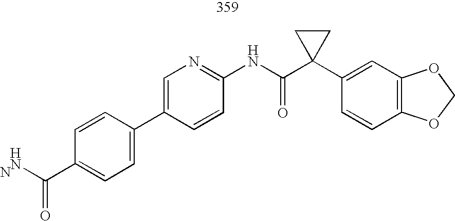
C1(C2=CC=C(C(N)=O)C=C2)=CN=C(NC(C2(C3=CC4=C(C=C3)OCO4)CC2)=O)C=C1.N
